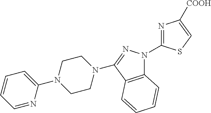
C12=C(C(N3CCN(C4=CC=CC=N4)CC3)=NN1C1=NC([COOH])=CS1)C=CC=C2
